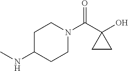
C1C(NC)CCN(C(C2(O)CC2)=O)C1
